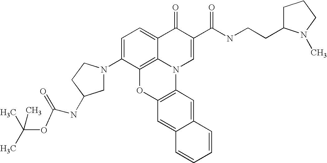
C1=C(N2CC(NC(=O)OC(C)(C)C)CC2)C2=C3C(=C1)C(=O)C(C(NCCC1CCCN1C)=O)=CN3C1=C(O2)C=C2C(=C1)C=CC=C2
